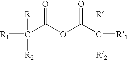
[R1]C([R])([R2])C(OC(C([R1])([R2])[R])=O)=O
